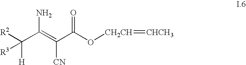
C(C(=C(C(O[CH2CH]=[CHCH3])=O)[CN])N)([H])([R2])[R3]
